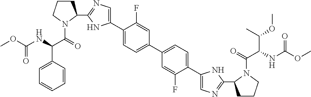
C1(C2=CN=C(C3CCCN3C(=O)C(NC(OC)=O)C3=CC=CC=C3)N2)=CC=C(C2=CC=C(C3=CN=C(C4CCCN4C(=O)C(NC(OC)=O)C(OC)C)N3)C(F)=C2)C=C1F
